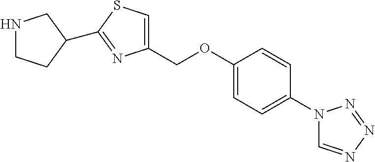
N1(C2=CC=C(OCC3=CSC(C4CCNC4)=N3)C=C2)C=NN=N1
